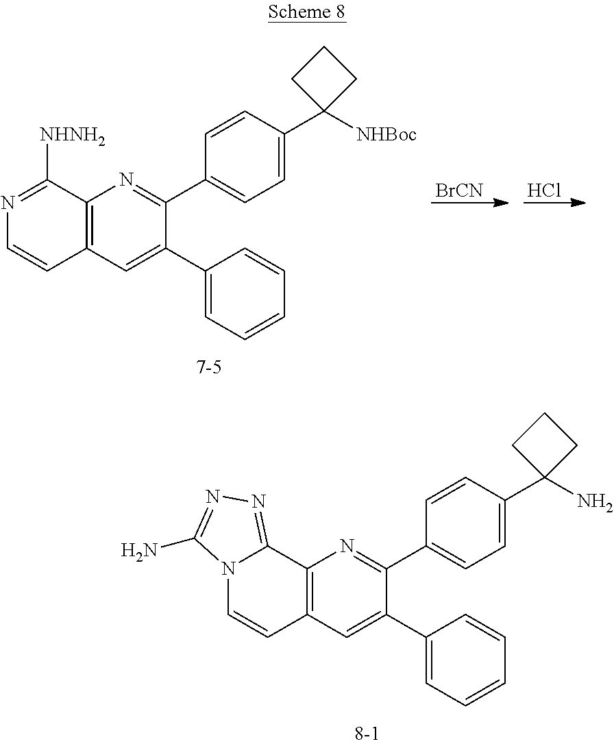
[BrCN].Cl.C12=C(C=C(C3=CC=CC=C3)C(C3=CC=C(C4([NHBoc])CCC4)C=C3)=N1)C=CN=C2[NHNH2].C12=C(C=C(C3=CC=CC=C3)C(C3=CC=C(C4(N)CCC4)C=C3)=N1)C=CN1C2=NN=C1N
